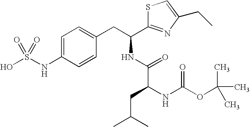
OS(NC1=CC=C(CC(NC(C(NC(OC(C)(C)C)=O)CC(C)C)=O)C2=NC(CC)=CS2)C=C1)(=O)=O
